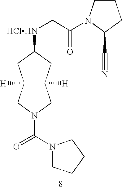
C12([H])C([H])(CC([HClHN]CC(=O)N3CCCC3C#N)C1)CN(C(N1CCCC1)=O)C2
